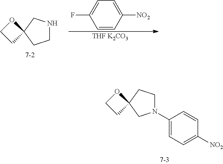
N1(C2=CC=C([NO2])C=C2)CCC2(C1)OCC2.C1NCC2(C1)OCC2.[7-2].C1([NO2])=CC=C(F)C=C1.[THF K2CO3]
